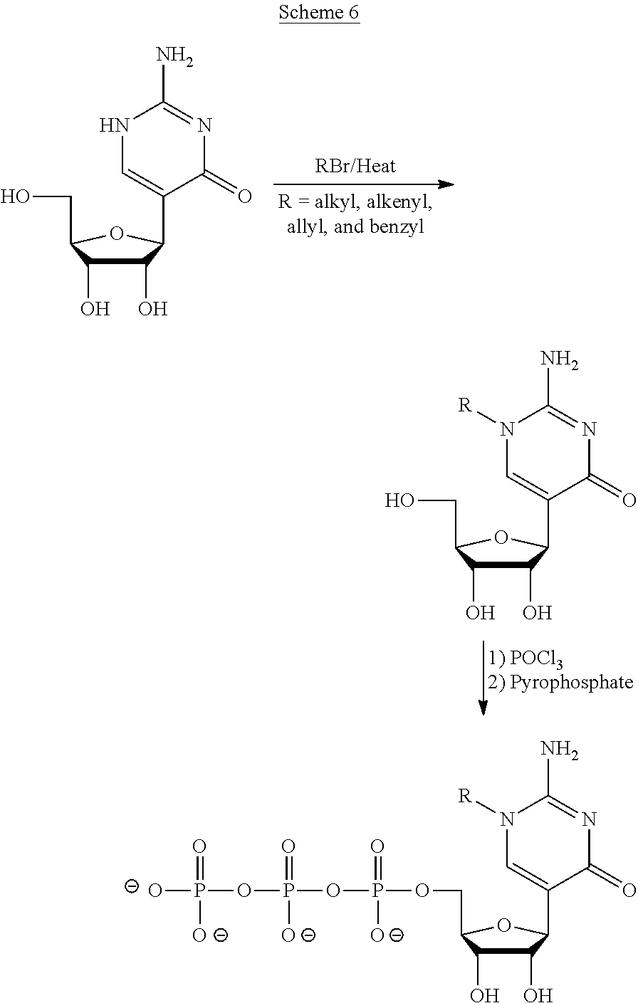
C1(O)C(O)C(CO)OC1C1=CNC(N)=NC1=O.C1(O)C(O)C(CO)OC1C1=CN([R])C(N)=NC1=O.C1(O)C(O)C(COP([O-])(OP([O-])(=O)OP([O-])(=O)[O-])=O)OC1C1=CN([R])C(N)=NC1=O
